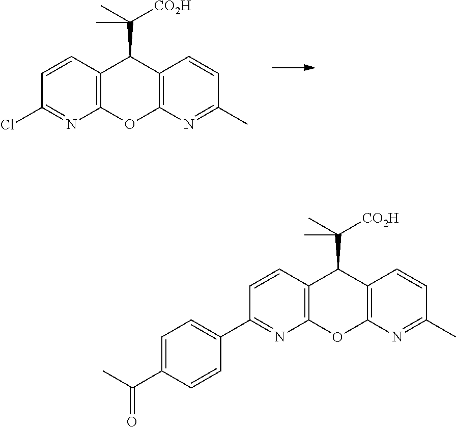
C12=C(N=C(C)C=C1)OC1=C(C2C(C)([CO2H])C)C=CC(C2=CC=C(C(C)=O)C=C2)=N1.C12=C(N=C(C)C=C1)OC1=C(C2C(C)([CO2H])C)C=CC(Cl)=N1
